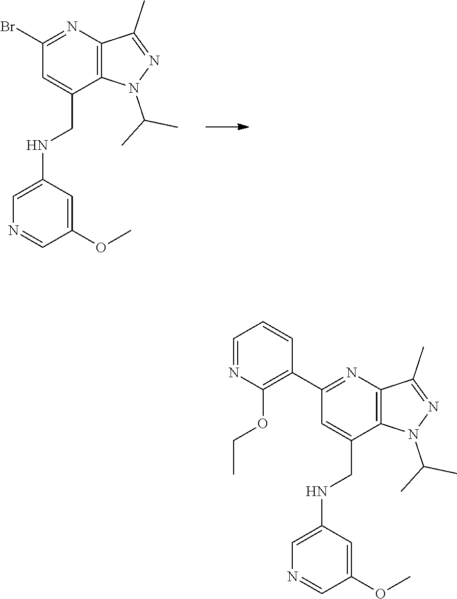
C12=C(N=C(Br)C=C1CNC1=CN=CC(OC)=C1)C(C)=NN2C(C)C.C12=C(N=C(C3=C(OCC)N=CC=C3)C=C1CNC1=CN=CC(OC)=C1)C(C)=NN2C(C)C
